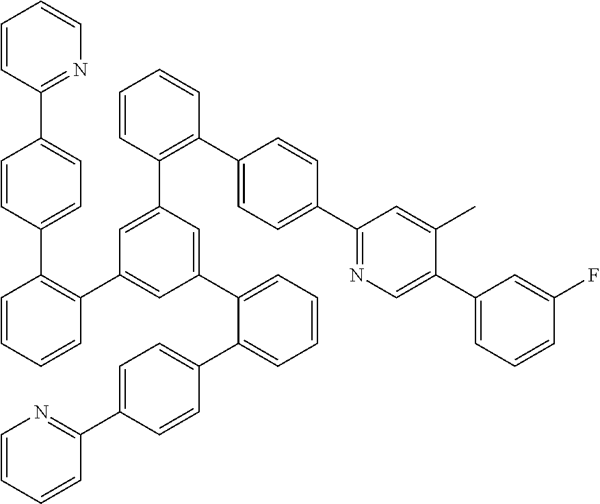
C1=CC(C2=CC=C(C3=C(C4=CC(C5=CC=CC=C5C5=CC=C(C6=NC=CC=C6)C=C5)=CC(C5=C(C6=CC=C(C7=NC=C(C8=CC=CC(F)=C8)C(C)=C7)C=C6)C=CC=C5)=C4)C=CC=C3)C=C2)=NC=C1
